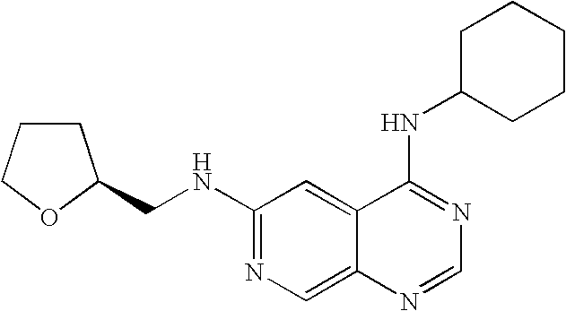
C1(NCC2CCCO2)=NC=C2C(=C1)C(NC1CCCCC1)=NC=N2
